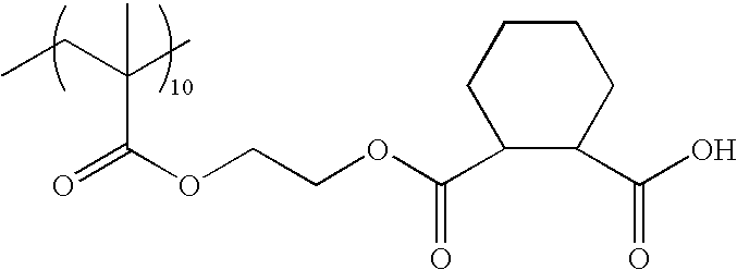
O=C(OCCOC(C1C(C(O)=O)CCCC1)=O)C(CC)(C)C
